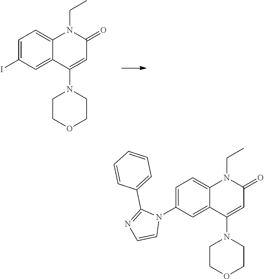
IC1=CC=C2C(=C1)C(N1CCOCC1)=CC(=O)N2CC.C1(N2C(C3=CC=CC=C3)=NC=C2)=CC=C2C(=C1)C(N1CCOCC1)=CC(=O)N2CC
